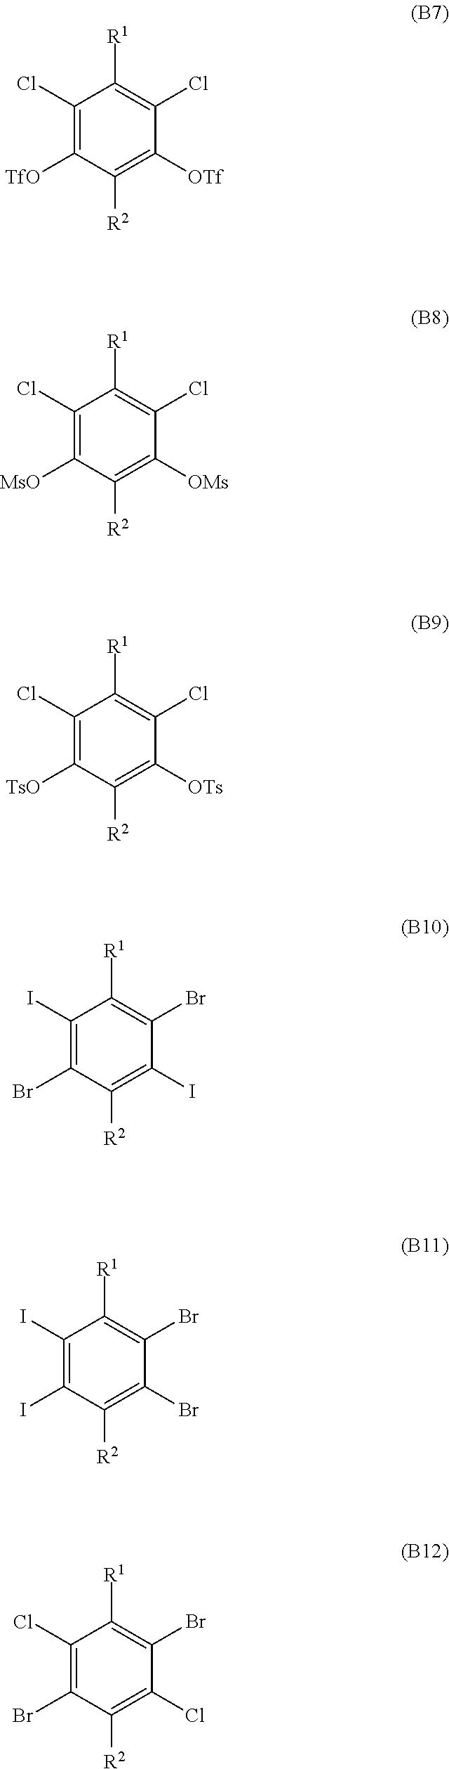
C1(Cl)=C([TfO])C([R2])=C([OTf])C(Cl)=C1[R1].C1(Cl)=C([MsO])C([R2])=C([OMs])C(Cl)=C1[R1].C1(Cl)=C([TsO])C([R2])=C([OTs])C(Cl)=C1[R1].C1(I)=C(Br)C([R2])=C(I)C(Br)=C1[R1].C1(I)=C(I)C([R2])=C(Br)C(Br)=C1[R1].C1(Cl)=C(Br)C([R2])=C(Cl)C(Br)=C1[R1]
